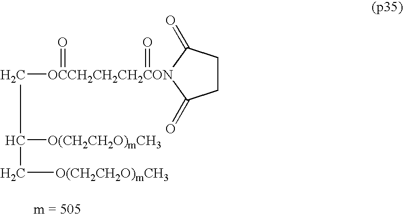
C([OCCH2CH2CH2CON]1(=O)(=O)C(=O)CCC1=O)C([O(CH2CH2O)mCH3])C[O(CH2CH2O)mCH3]
